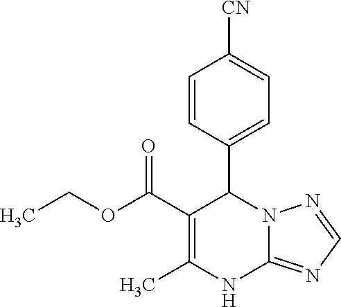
C1=CC(C2C(C(OCC)=O)=C(C)NC3=NC=NN23)=CC=C1[CN]
